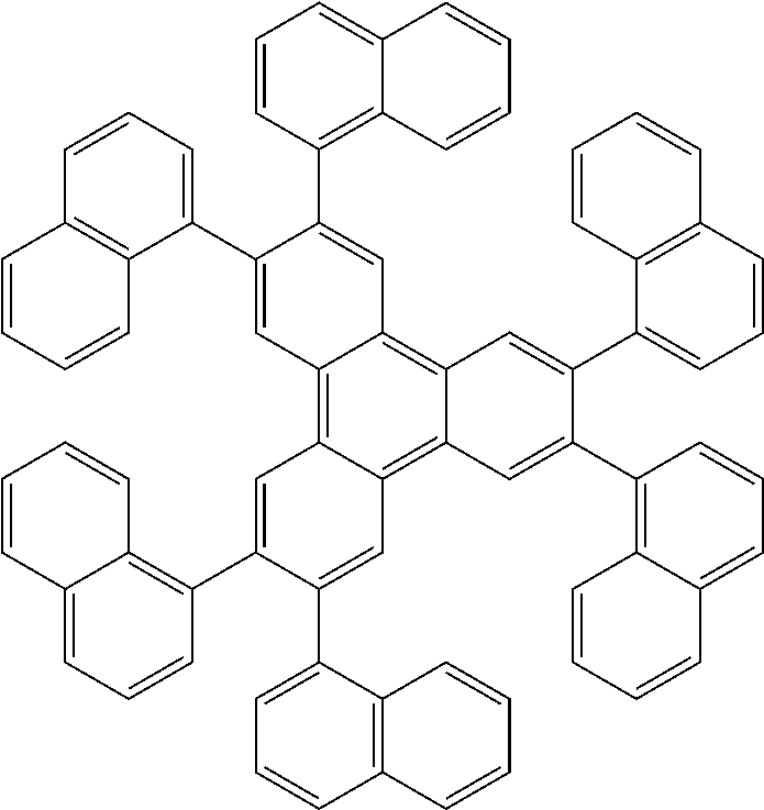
C12=C3C(=C4C(=C1C=C(C1=C5C(=CC=C1)C=CC=C5)C(C1=CC=CC5=C1C=CC=C5)=C2)C=C(C1=CC=CC2=C1C=CC=C2)C(C1=C2C(=CC=C1)C=CC=C2)=C4)C=C(C1=CC=CC2=C1C=CC=C2)C(C1=C2C(=CC=C1)C=CC=C2)=C3
